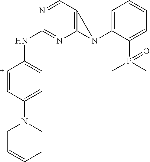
[C+]1=CC(N2CCC=CC2)=CC=C1NC1=NC2=C(C=N1)N2C1=CC=CC=C1P(C)(C)=O
